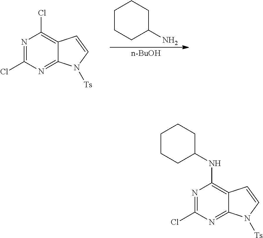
N1=C(Cl)N=C2C(=C1Cl)C=CN2[Ts].C1CCC(N)CC1.[n-BuOH].N1=C(Cl)N=C2C(=C1NC1CCCCC1)C=CN2[Ts]
